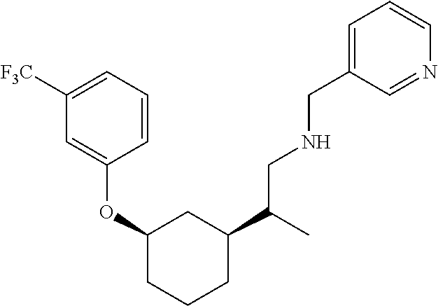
C1(OC2=CC([F3C])=CC=C2)CCCC(C(C)CNCC2=CC=CN=C2)C1
